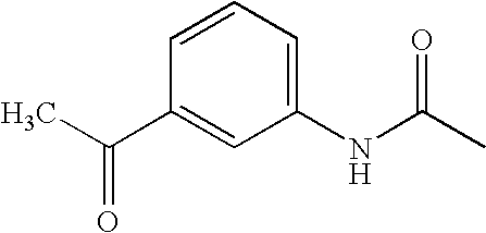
C1=CC=C(NC(=O)C)C=C1C(=O)C
